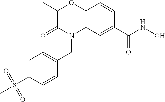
C1(C)C(=O)N(CC2=CC=C(S(C)(=O)=O)C=C2)C2=C(O1)C=CC(C(NO)=O)=C2
